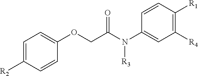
C1=C([R2])C=CC(OCC(N(C2=CC([R4])=C([R1])C=C2)[R3])=O)=C1
